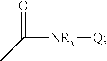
[NRx](C(C)=O)[Q]
